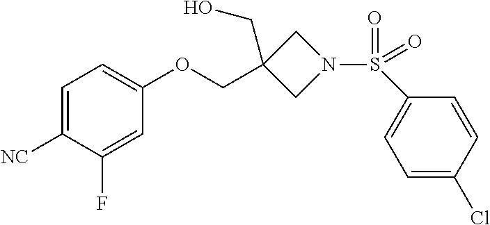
C1=C([NC])C(F)=CC(OCC2(CO)CN(S(=O)(C3=CC=C(Cl)C=C3)=O)C2)=C1
